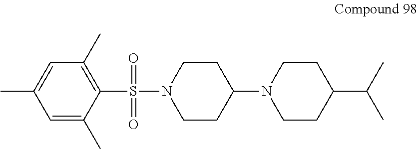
C1CN(S(=O)(=O)C2=C(C)C=C(C)C=C2C)CCC1N1CCC(C(C)C)CC1
